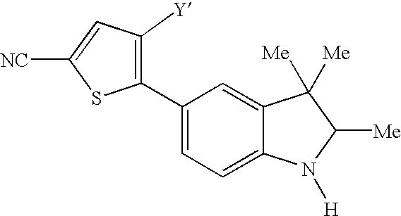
C1(C2=C([Y])C=C([NC])S2)=CC=C2C(=C1)C([Me])([Me])C([Me])N2[H]
